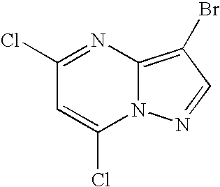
C1(Cl)=NC2=C(Br)C=NN2C(Cl)=C1
